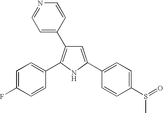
C1=C(C2=CC=C(S(C)=O)C=C2)NC(C2=CC=C(F)C=C2)=C1C1=CC=NC=C1
